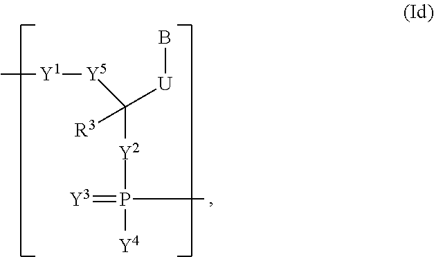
C[Y1][Y5]C([U]B)([Y2]P([Y4])(=[Y3])C)[R3]
